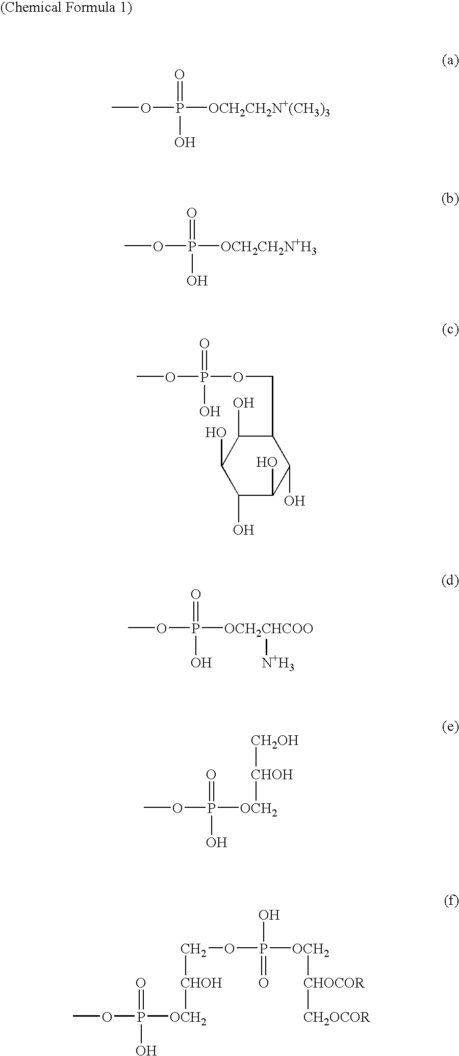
COP([OCH2CH2N+(CH3)3])(=O)O.COP([OCH2CH2N+H3])(=O)O.COP(OCC1C(O)C(O)C(O)C(O)C1O)(=O)O.COP([OCH2CHCOO][N+H3])(=O)O.COP([OCH2][CHOH][CH2OH])(=O)O.COP([OCH2][CHOH]COP([OCH2][CHOCOR][CH2OCOR])(O)=O)(=O)O
